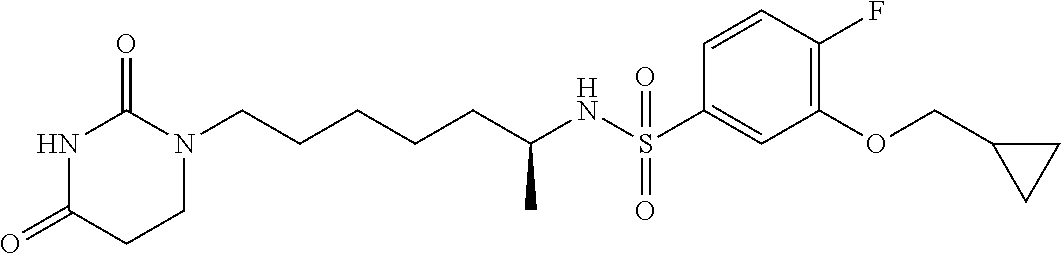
N1C(=O)CCN(CCCCCC(NS(C2=CC(OCC3CC3)=C(F)C=C2)(=O)=O)C)C1=O
